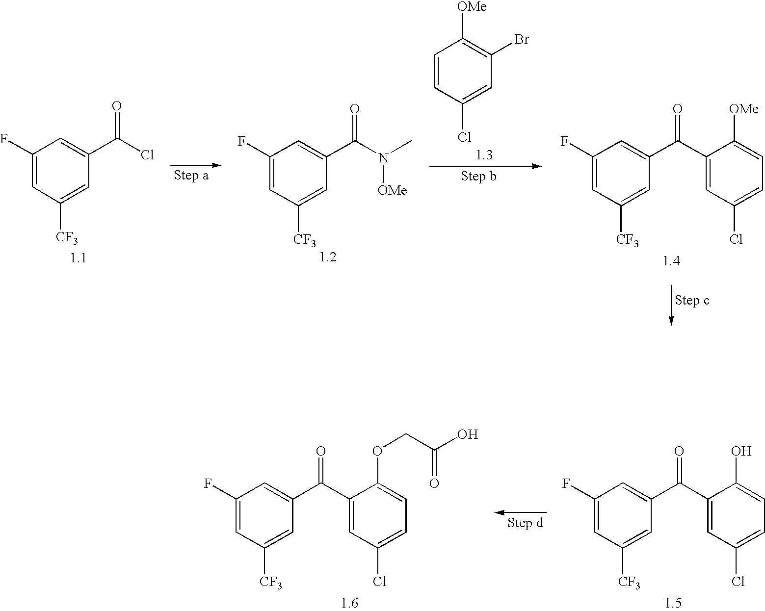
C1(F)=CC([CF3])=CC(C(C2=CC(Cl)=CC=C2O)=O)=C1.C1(F)=CC([CF3])=CC(C(C2=CC(Cl)=CC=C2OCC(O)=O)=O)=C1.C1(F)=CC([CF3])=CC(C(N(C)[OMe])=O)=C1.C1(F)=CC([CF3])=CC(C(Cl)=O)=C1.C1=CC(Cl)=CC(Br)=C1[OMe].C1(F)=CC([CF3])=CC(C(C2=CC(Cl)=CC=C2[OMe])=O)=C1
